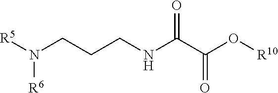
N(CCCNC(C(O[R10])=O)=O)([R5])[R6]
